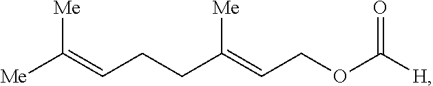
[Me]C(=CCCC(=CCOC([H])=O)[Me])[Me]
